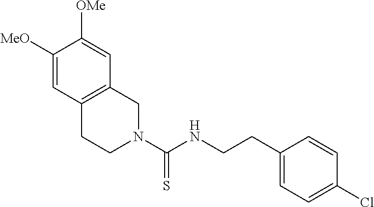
C1(CCNC(N2CC3=C(CC2)C=C([MeO])C([OMe])=C3)=S)=CC=C(Cl)C=C1
